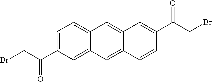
C(C1=CC=C2C(=C1)C=C1C(=C2)C=C(C(CBr)=O)C=C1)(CBr)=O
